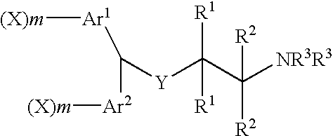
C(C([NR3R3])([R2])[R2])([R1])([R1])[Y]C([Ar2][(X)m])[Ar1][(X)m]
